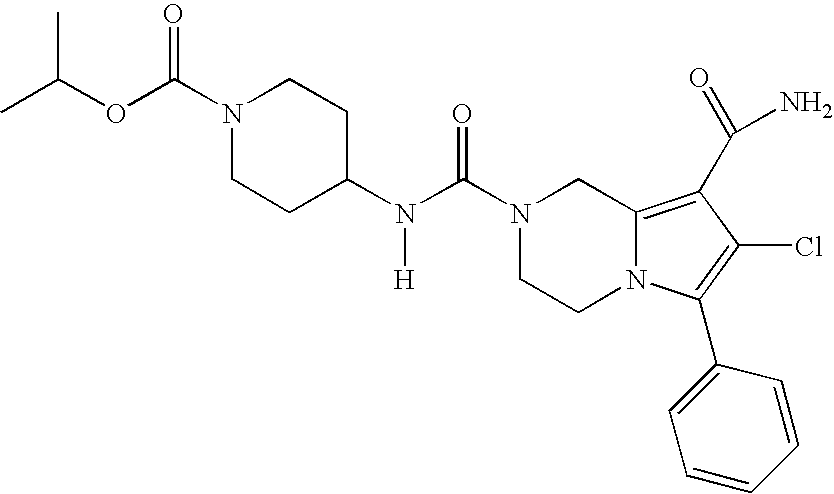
N(C(=O)N1CCN2C(=C(C(N)=O)C(Cl)=C2C2=CC=CC=C2)C1)([H])C1CCN(C(OC(C)C)=O)CC1
